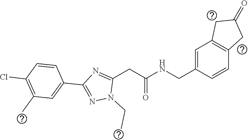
C(NC(CC1=NC(C2=CC(C)=C(Cl)C=C2)=NN1CC)=O)C1=CC2=C(C=C1)CC(=O)C2
